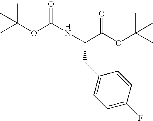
C(OC(NC(C(OC(C)(C)C)=O)CC1=CC=C(F)C=C1)=O)(C)(C)C
